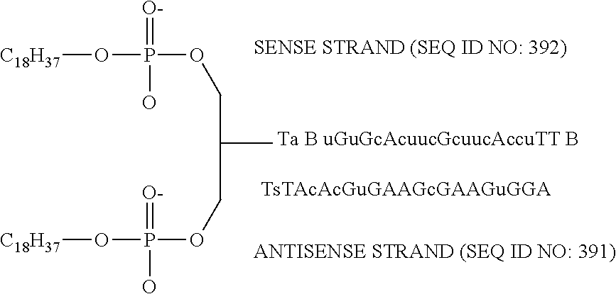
[C18H37]OP(OC)(=[O-])O.[C18H37]OP(OC)(=[O-])O
